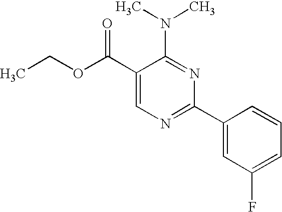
C1(C(OCC)=O)=CN=C(C2=CC(F)=CC=C2)N=C1N(C)C
